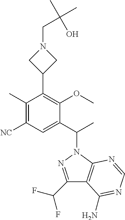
C1(C)=C([NC])C=C(C(C)N2N=C(C(F)F)C3=C2N=CN=C3N)C(OC)=C1C1CN(CC(C)(C)O)C1
